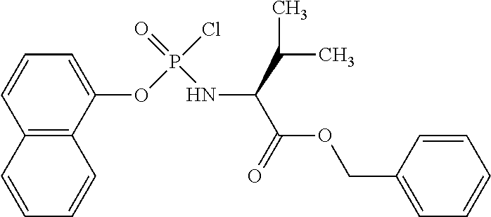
C1(OP(Cl)(=O)NC(C(=O)OCC2=CC=CC=C2)C(C)C)=CC=CC2=C1C=CC=C2
